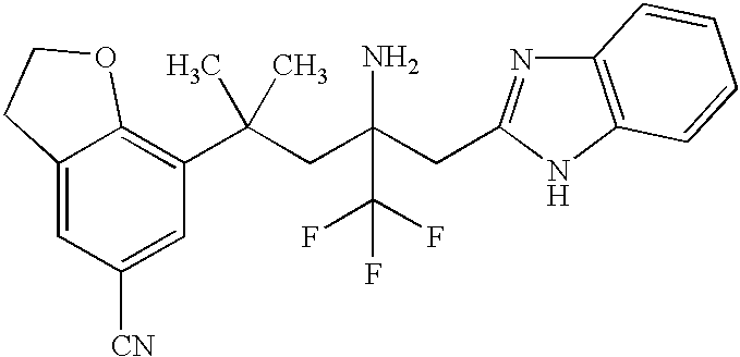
C1(C(CC(CC2=NC3=C(N2)C=CC=C3)(N)C(F)(F)F)(C)C)=C2C(=CC([CN])=C1)CCO2
